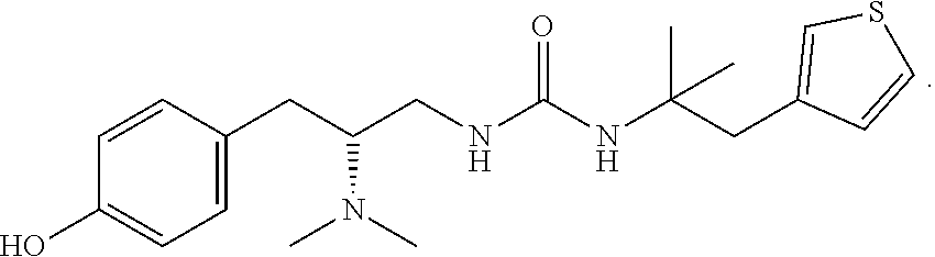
C1=CC(O)=CC=C1CC(CNC(NC(CC1=CSC=C1)(C)C)=O)N(C)C
